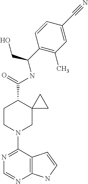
N1=C(N2CC3(C(C(=O)NC(C4=C(C)C=C(C#N)C=C4)CO)CC2)CC3)C2=C(N=C1)NC=C2
